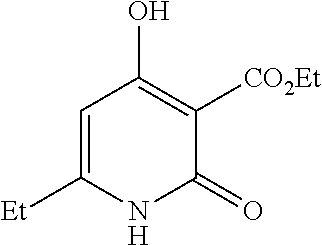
C1=C([Et])NC(=O)C([CO2Et])=C1O
